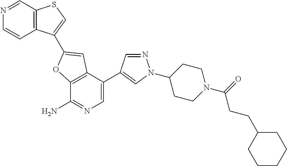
C12=C(C(C3=CN(C4CCN(C(CCC5CCCCC5)=O)CC4)N=C3)=CN=C1N)C=C(C1=CSC3=C1C=CN=C3)O2
